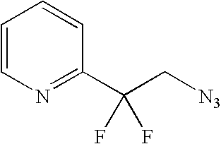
C1=CN=C(C(C[N3])(F)F)C=C1
